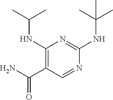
C1(NC(C)C)=C(C(N)=O)C=NC(NC(C)(C)C)=N1
